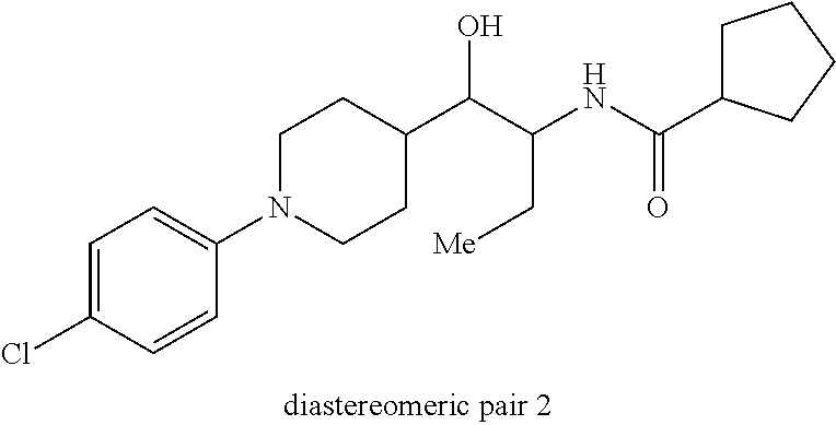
C1N(C2=CC=C(Cl)C=C2)CCC(C(C(NC(C2CCCC2)=O)C[Me])O)C1
